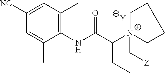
[Y].C1=C(C)C(NC(C([N+]2(C[Z])CCCC2)CC)=O)=C(C)C=C1[NC]
